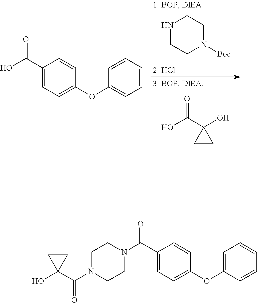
N1CCN([Boc])CC1.O=C(C1(O)CC1)O.C1(C(O)=O)=CC=C(OC2=CC=CC=C2)C=C1.C1(C(N2CCN(C(C3(O)CC3)=O)CC2)=O)=CC=C(OC2=CC=CC=C2)C=C1
